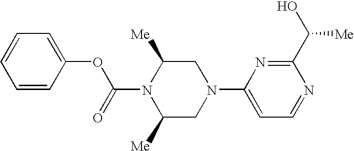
C1=C(OC(=O)N2C([Me])CN(C3=CC=NC(C(O)[Me])=N3)CC2[Me])C=CC=C1
